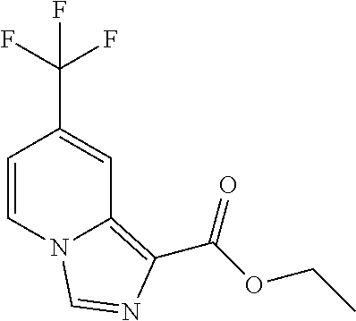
C1=CN2C(=C(C(OCC)=O)N=C2)C=C1C(F)(F)F
